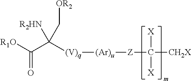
C(=O)([R1O])C([(V)q][(Ar)u][Z]C([CH2X])([X])[X])([R2HN])C[OR2]
